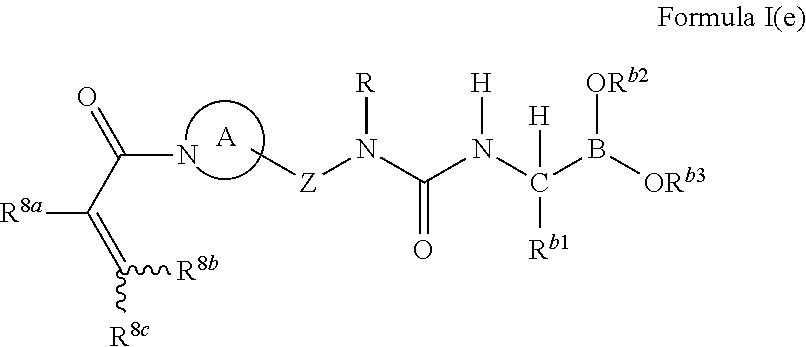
NC(=O)C(=C([R8c])[R8b])[R8a].[A].O=C(N([Z]C)[R])N(C(B([ORb3])[ORb2])([Rb1])[H])[H]
